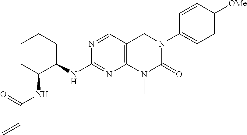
N1=CC2=C(N=C1NC1CCCCC1NC(C=C)=O)N(C)C(=O)N(C1=CC=C([OMe])C=C1)C2
